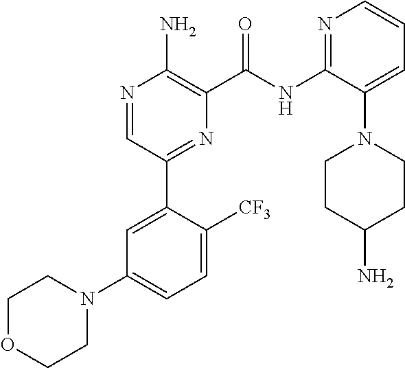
N1=CC(C2=CC(N3CCOCC3)=CC=C2[CF3])=NC(C(NC2=NC=CC=C2N2CCC(N)CC2)=O)=C1N
